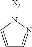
C1=CN([X2])N=C1
